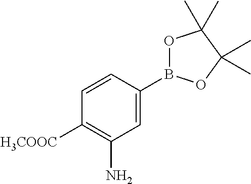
C1=C(B2OC(C)(C)C(C)(C)O2)C=CC([H3COOC])=C1N
